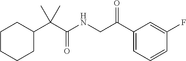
C1CCCC(C(C(NCC(C2=CC=CC(F)=C2)=O)=O)(C)C)C1
